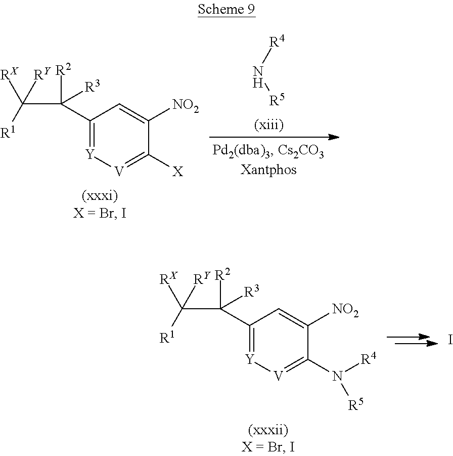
C1(C([R2])([R3])C([R1])([RX])[RY])=[Y][V]=C([X])C([NO2])=C1.[R4]N[R5].C1(C([R2])([R3])C([R1])([RX])[RY])=[Y][V]=C(N([R4])[R5])C([NO2])=C1.I
